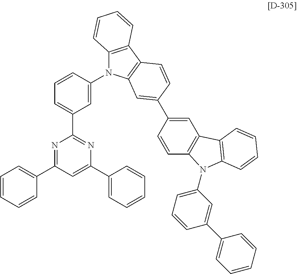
N1=C(C2=CC=CC=C2)C=C(C2=CC=CC=C2)N=C1C1=CC=CC(N2C3=C(C4=C2C=C(C2=CC5=C(C=C2)N(C2=CC=CC(C6=CC=CC=C6)=C2)C2=C5C=CC=C2)C=C4)C=CC=C3)=C1
